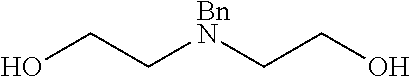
OCC[BnN]CCO
